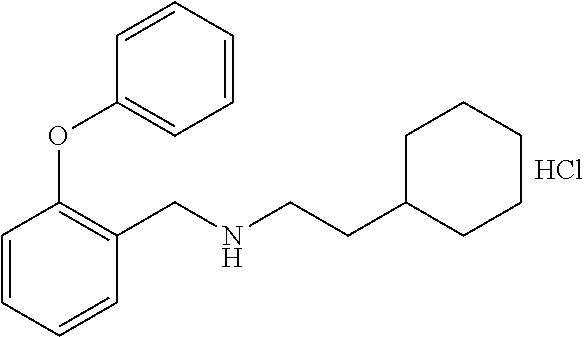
C1(OC2=CC=CC=C2)=C(CNCCC2CCCCC2)C=CC=C1.Cl
